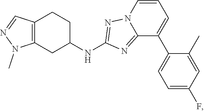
C12=C(CC(NC3=NN4C(=N3)C(C3=CC=C(F)C=C3C)=CC=C4)CC1)N(C)N=C2
